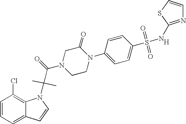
[H].C1=CC=C2C(=C1Cl)N(C(C(N1CCN(C3=CC=C(S(=O)(=O)NC4=NC=CS4)C=C3)C(=O)C1)=O)(C)C)C=C2
